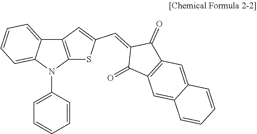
C12=C(N(C3=CC=CC=C3)C3=CC=CC=C13)SC(C=C1C(=O)C3=C(C1=O)C=C1C(=C3)C=CC=C1)=C2
